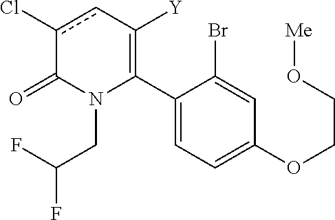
C1(C2=C([Y])cc(Cl)C(=O)N2CC(F)F)=CC=C(OCCO[Me])C=C1Br
